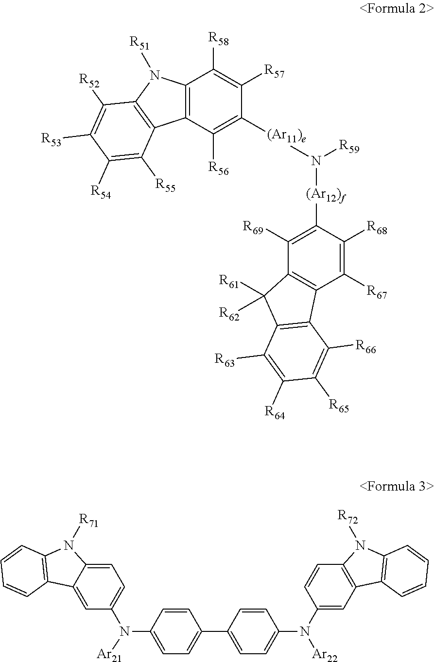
C12=C(C([R56])=C([(Ar11)e]N([R59])[(Ar12)f]C3=C([R69])C4=C(C([R67])=C3[R68])C3=C(C4([R61])[R62])C([R63])=C([R64])C([R65])=C3[R66])C([R57])=C1[R58])C1=C(N2[R51])C([R52])=C([R53])C([R54])=C1[R55].C1=C2C(=CC(N([Ar21])C3=CC=C(C4=CC=C(N([Ar22])C5=CC6=C(C=C5)N([R72])C5=C6C=CC=C5)C=C4)C=C3)=C1)C1=C(N2[R71])C=CC=C1
